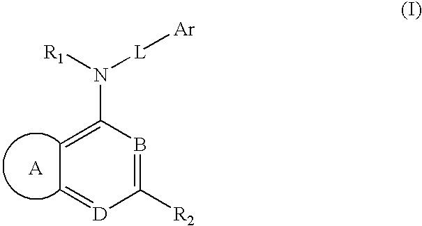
C1=[D]C([R2])=BC(N([L][Ar])[R1])=C1.[A]
